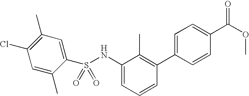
C1(Cl)=C(C)C=C(S(NC2=CC=CC(C3=CC=C(C(OC)=O)C=C3)=C2C)(=O)=O)C(C)=C1
